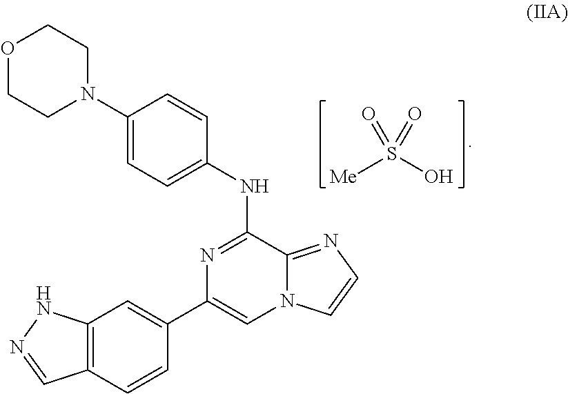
C12=C(C=CC(C3=CN4C(=NC=C4)C(NC4=CC=C(N5CCOCC5)C=C4)=N3)=C1)C=NN2.[Me]S(O)(=O)=O
